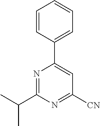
N1=C(C(C)C)N=C([CN])C=C1C1=CC=CC=C1
